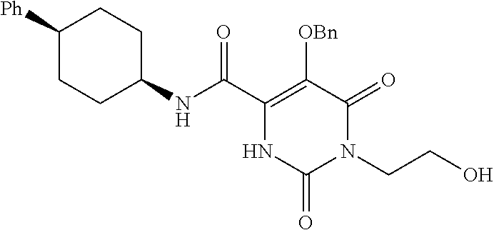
C1(C(=O)NC2CCC([Ph])CC2)=C([OBn])C(=O)N(CCO)C(=O)N1
